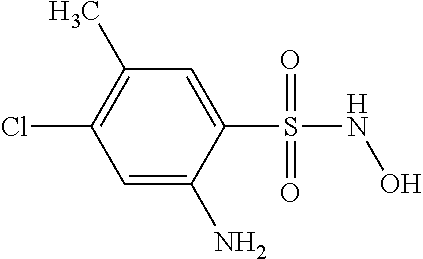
C1(S(NO)(=O)=O)=CC(C)=C(Cl)C=C1N
